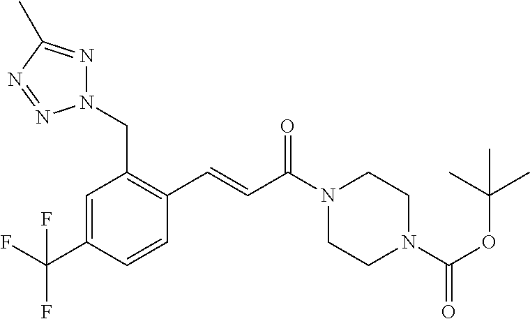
N1(CC2=C(C=CC(N3CCN(C(OC(C)(C)C)=O)CC3)=O)C=CC(C(F)(F)F)=C2)N=C(C)N=N1
